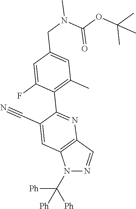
N1(C([Ph])([Ph])[Ph])N=CC2=C1C=C(C#N)C(C1=C(C)C=C(CN(C(OC(C)(C)C)=O)C)C=C1F)=N2
